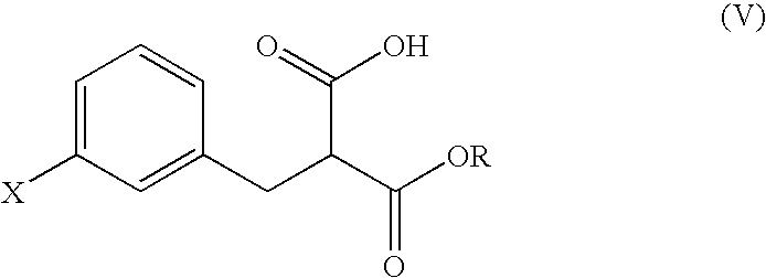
C1=C([X])C=C(CC(C(=O)O)C([OR])=O)C=C1
